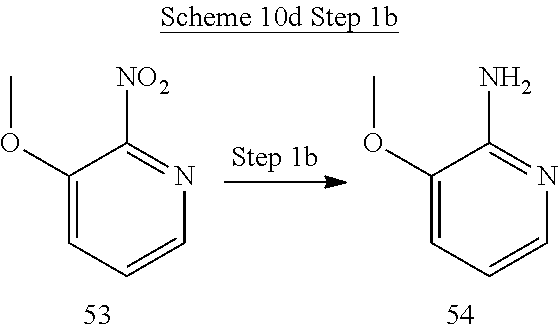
COC1=CC=CN=C1[NO2].COC1=CC=CN=C1N
